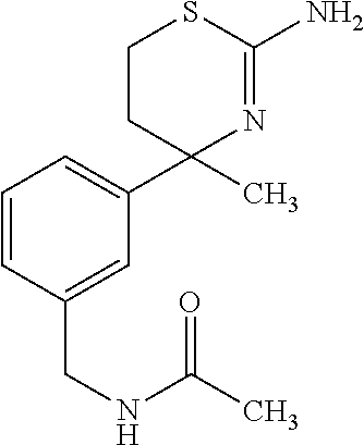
C1CC(C2=CC=CC(CNC(=O)C)=C2)(C)N=C(N)S1
